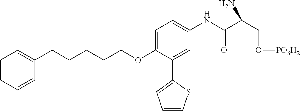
C1=C(OCCCCCC2=CC=CC=C2)C(C2=CC=CS2)=CC(NC(C(CO[PO3H2])N)=O)=C1
